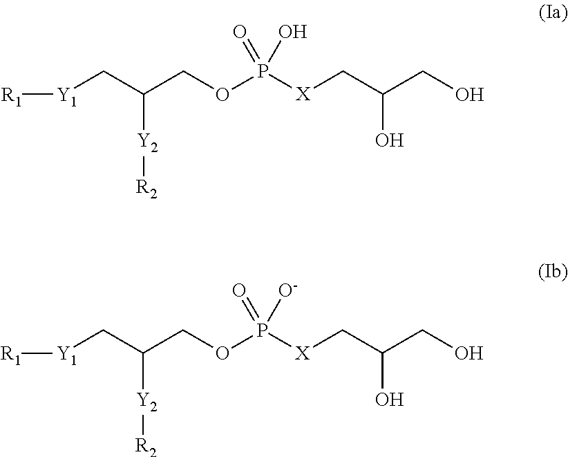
[R1][Y1]CC(COP([X]CC(CO)O)(O)=O)[Y2][R2].[R1][Y1]CC(COP([X]CC(CO)O)([O-])=O)[Y2][R2]
